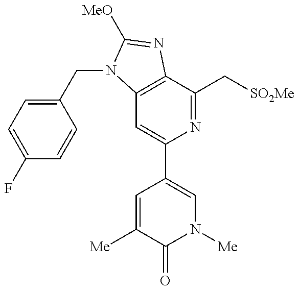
C12=C(C(C[SO2Me])=NC(C3=CN([Me])C(=O)C([Me])=C3)=C1)N=C([MeO])N2CC1=CC=C(F)C=C1
